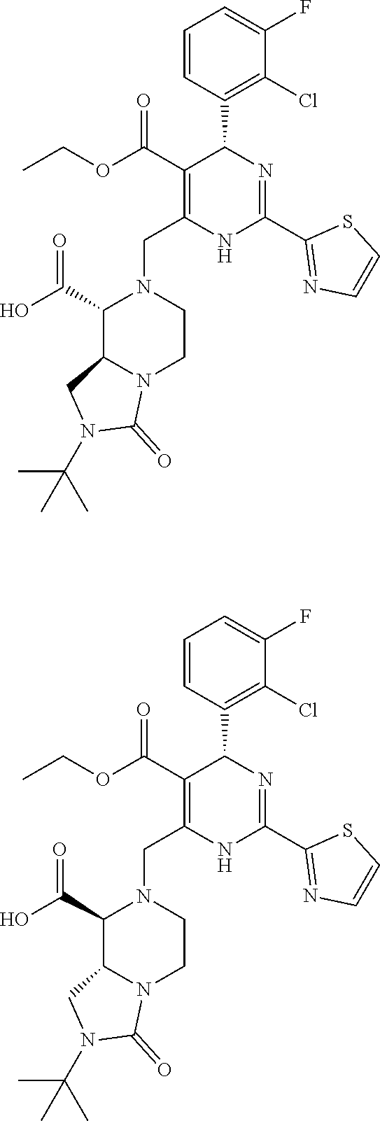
C1=CC(C2C(C(OCC)=O)=C(CN3C(C(O)=O)C4N(CC3)C(=O)N(C(C)(C)C)C4)NC(C3=NC=CS3)=N2)=C(Cl)C(F)=C1.C1=CC(C2C(C(OCC)=O)=C(CN3C(C(O)=O)C4N(CC3)C(=O)N(C(C)(C)C)C4)NC(C3=NC=CS3)=N2)=C(Cl)C(F)=C1
